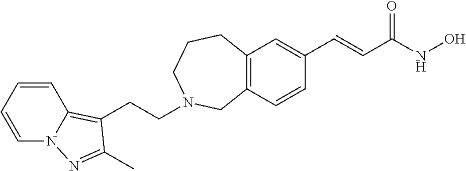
C12=C(C=CC(C=CC(NO)=O)=C1)CN(CCC1=C3C=CC=CN3N=C1C)CCC2
